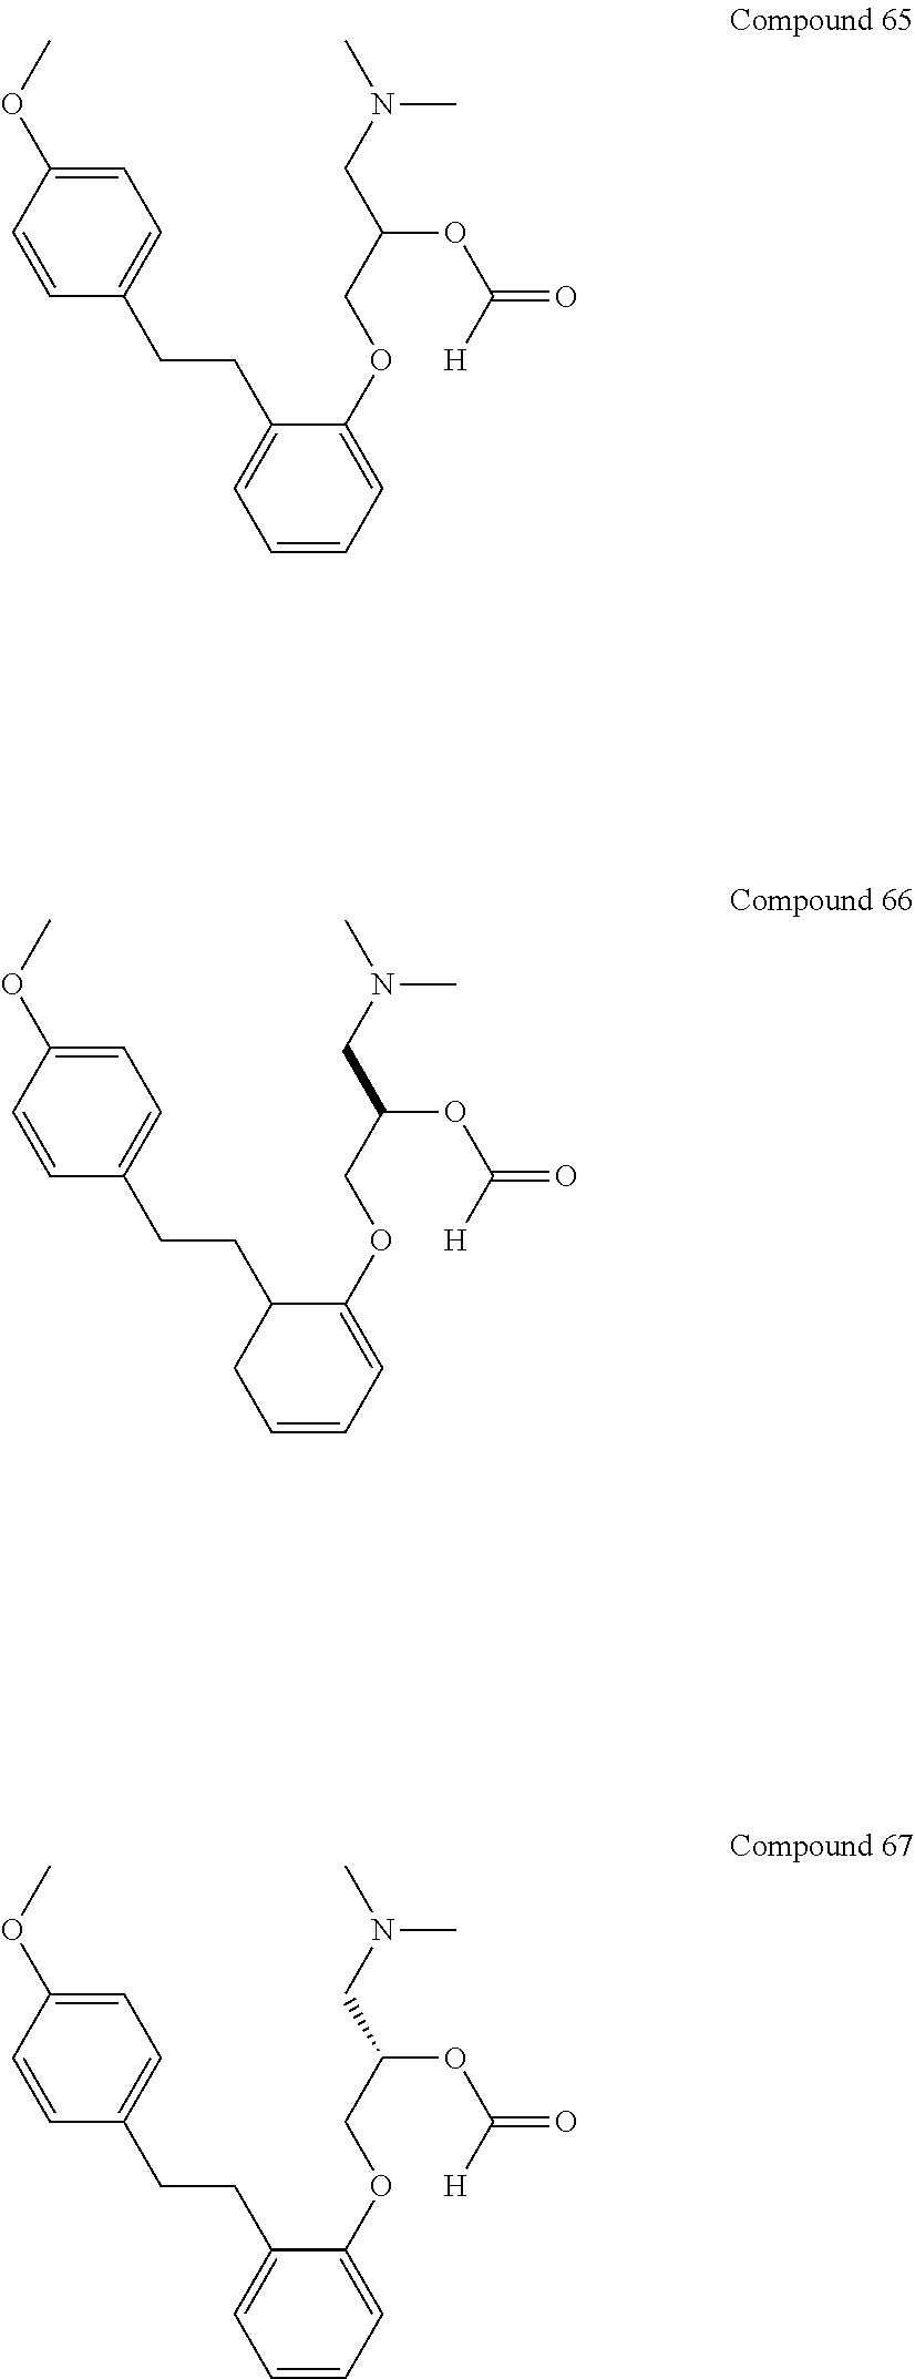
C1=CC(OC)=CC=C1CCC1=CC=CC=C1OCC(OC(=O)[H])CN(C)C.C1=CC(OC)=CC=C1CCC1CC=CC=C1OCC(OC(=O)[H])CN(C)C.C1=CC(OC)=CC=C1CCC1=CC=CC=C1OCC(OC(=O)[H])CN(C)C
